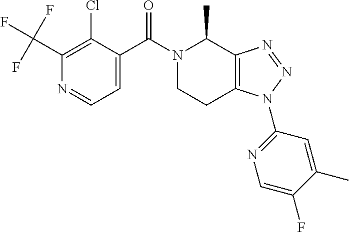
C1=C(C(N2CCC3=C(C2C)N=NN3C2=NC=C(F)C(C)=C2)=O)C(Cl)=C(C(F)(F)F)N=C1
